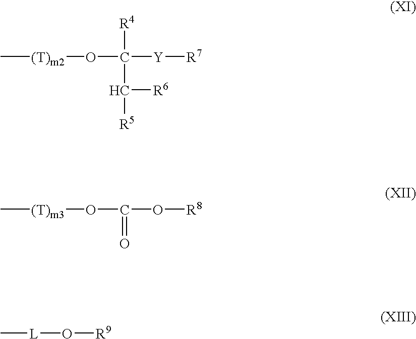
C[(T)m2]OC([R4])(C([R6])[R5])[Y][R7].C[(T)m3]OC(=O)O[R8].C[L]O[R9]
